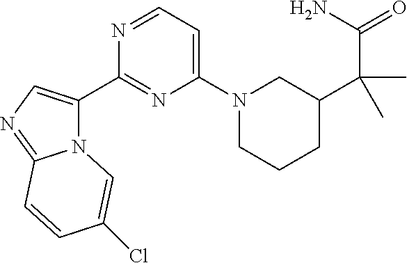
N12C(C3=NC(N4CCCC(C(C(=O)N)(C)C)C4)=CC=N3)=CN=C1C=CC(Cl)=C2
